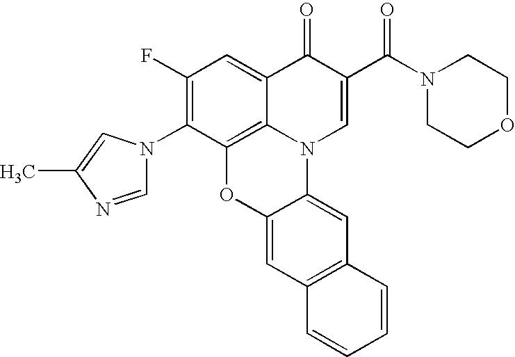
C1(F)=C(N2C=NC(C)=C2)C2=C3C(=C1)C(=O)C(C(N1CCOCC1)=O)=CN3C1=CC3=C(C=C1O2)C=CC=C3
